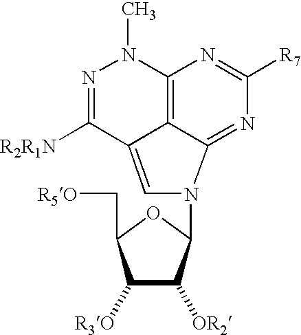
C12=C3C(=NC([R7])=N1)N(C1OC(C[R5O])C([R3O])C1[OR2])C=C3C([R2R1N])=NN2C
